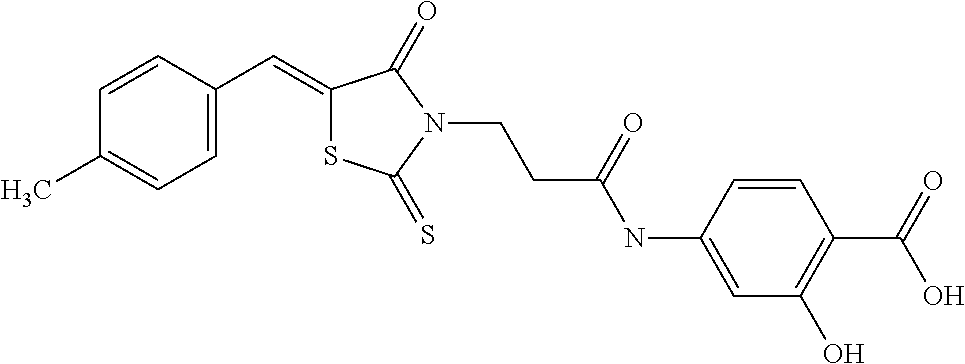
C1=C(C=C2SC(=S)N(CCC(NC3=CC(O)=C(C(=O)O)C=C3)=O)C2=O)C=CC(C)=C1
